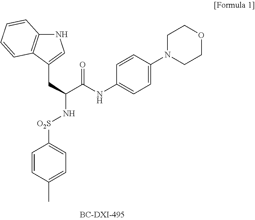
N1C2=C(C(CC(N[O2S]C3=CC=C(C)C=C3)C(NC3=CC=C(N4CCOCC4)C=C3)=O)=C1)C=CC=C2
